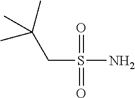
NS(CC(C)(C)C)(=O)=O
